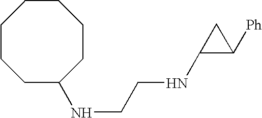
C1C(NCCNC2C([Ph])C2)CCCCCC1
